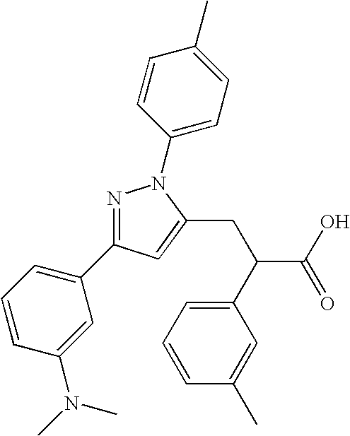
N1=C(C2=CC=CC(N(C)C)=C2)C=C(CC(C(O)=O)C2=CC=CC(C)=C2)N1C1=CC=C(C)C=C1
